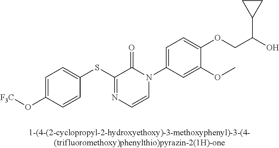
C1(SC2=NC=CN(C3=CC=C(OCC(O)C4CC4)C(OC)=C3)C2=O)=CC=C(O[F3C])C=C1
